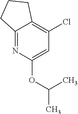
C12=NC(OC(C)C)=CC(Cl)=C1CCC2
